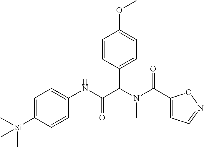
C1=C([Si](C)(C)C)C=CC(NC(C(N(C(=O)C2=CC=NO2)C)C2=CC=C(OC)C=C2)=O)=C1
